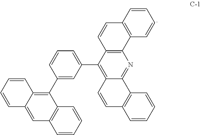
C1=CC=CC2=C1C=C1C(=C2C2=CC(C3=C4C(=NC5=C3C=CC3=C5C=CC=C3)C3=C(C=C4)C=CC=C3)=CC=C2)C=CC=C1
